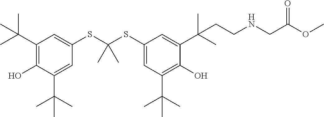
C1(C(C)(C)C)=C(O)C(C(C)(C)C)=CC(SC(SC2=CC(C(C)(C)C)=C(O)C(C(C)(C)CCNCC(OC)=O)=C2)(C)C)=C1
